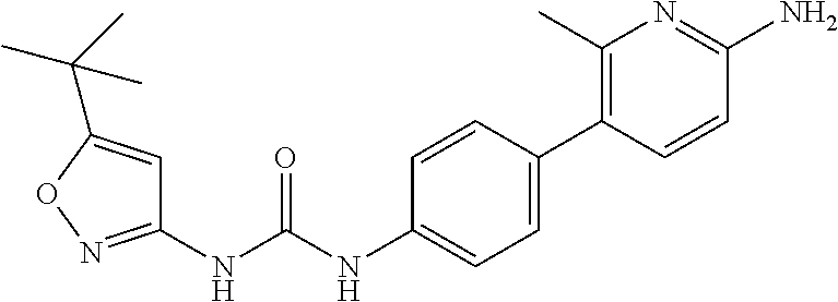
C1(NC(NC2=CC=C(C3=C(C)N=C(N)C=C3)C=C2)=O)=NOC(C(C)(C)C)=C1
